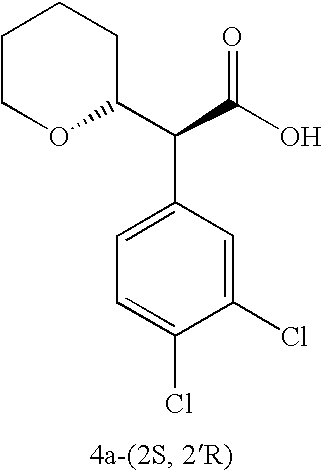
C1COC(C(C(O)=O)C2=CC=C(Cl)C(Cl)=C2)CC1
